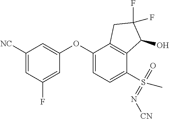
C1([NC])=CC(F)=CC(OC2=CC=C(S(C)(=O)=N[CN])C3=C2CC(F)(F)C3O)=C1
